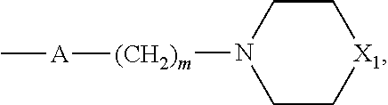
C1N([(CH2)m][A]C)CC[X1]C1
